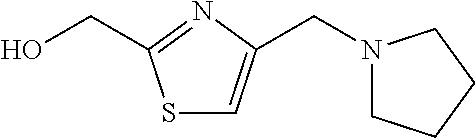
C(O)C1=NC(CN2CCCC2)=CS1
